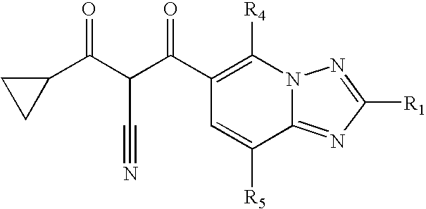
C1CC1C(C(C(C1=C([R4])N2C(=NC([R1])=N2)C([R5])=C1)=O)C#N)=O
